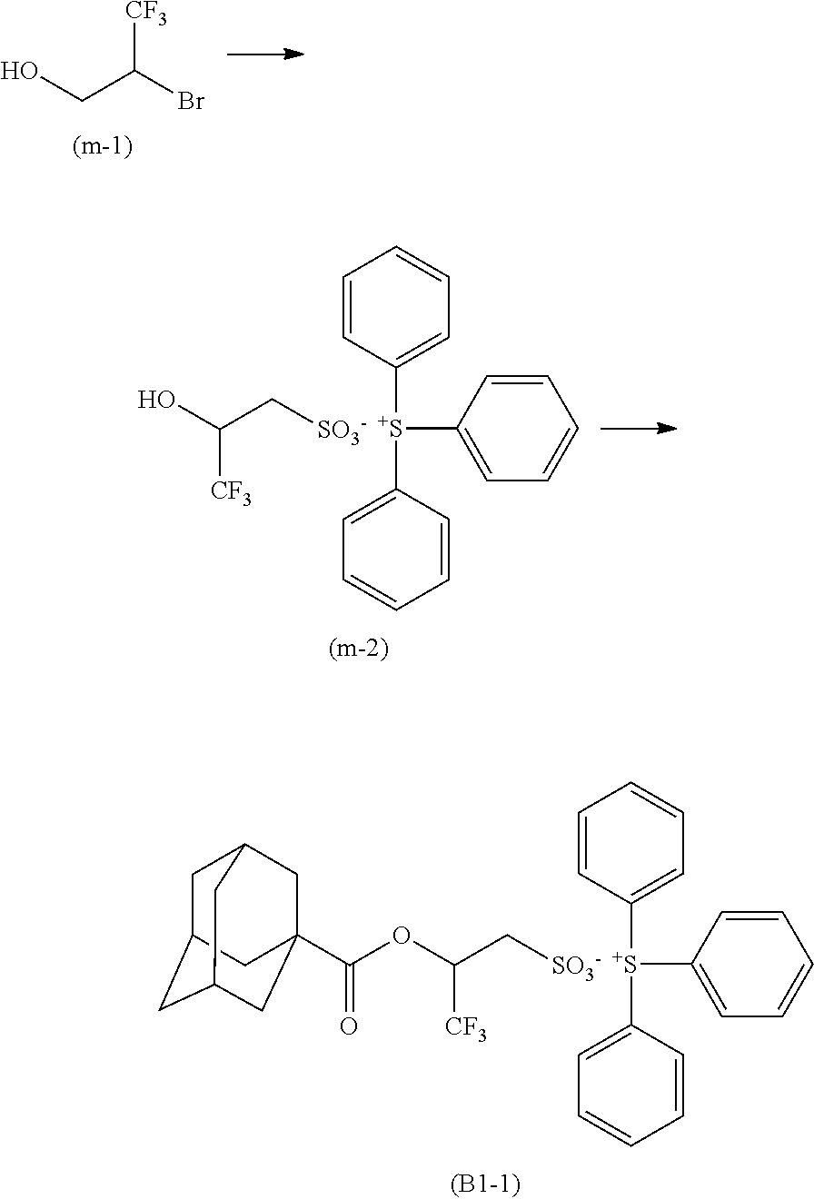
C(C(Br)[CF3])O.[S+](C1=CC=CC=C1)(C1=CC=CC=C1)C1=CC=CC=C1.[SO3-]CC(O)[CF3].[S+](C1=CC=CC=C1)(C1=CC=CC=C1)C1=CC=CC=C1.[SO3-]CC(OC(=O)C12CC3CC(CC(C1)C3)C2)[CF3]
